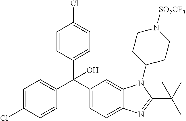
C1=C(Cl)C=CC(C(C2=CC=C3C(=C2)N(C2CCN([SO2CF3])CC2)C(C(C)(C)C)=N3)(C2=CC=C(Cl)C=C2)O)=C1
